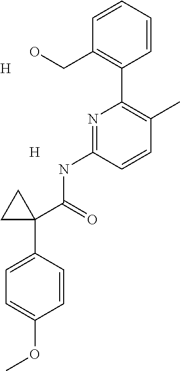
C1=CC=CC(C2=C(C)C=CC(NC(=O)C3(C4=CC=C(OC)C=C4)CC3)=N2)=C1CO.[H].[H]
